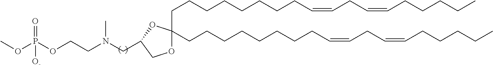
C(CCCCCCCC=CCC=CCCCCC)C1(CCCCCCCCC=CCC=CCCCCC)OCC(CN(CCOP(OC)([O-])=O)C)O1
